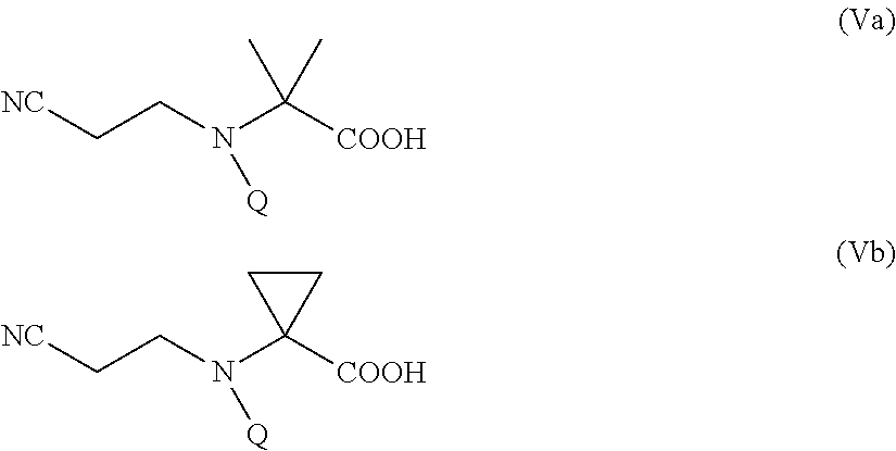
N(C([COOH])(C)C)(CC[NC])[Q].N(C1([COOH])CC1)(CC[NC])[Q]
